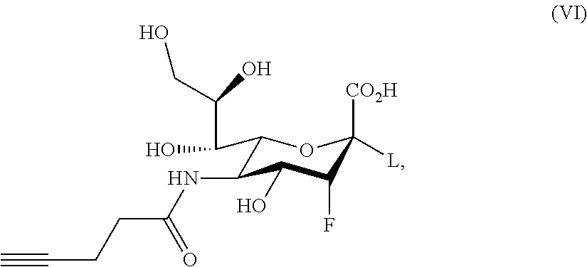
C1(C(C(CO)O)O)C(NC(CCC#C)=O)C(O)C(F)C([L])([CO2H])O1
